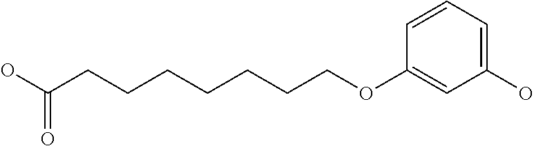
C1(OCCCCCCCC(O)=O)=CC(O)=CC=C1
